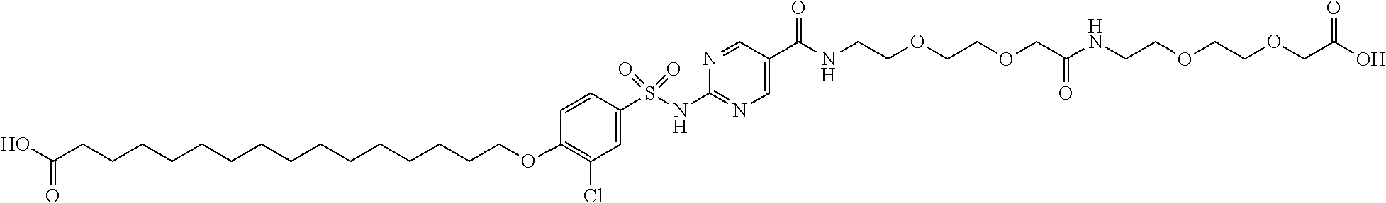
C1=C(S(NC2=NC=C(C(=O)NCCOCCOCC(NCCOCCOCC(O)=O)=O)C=N2)(=O)=O)C=CC(OCCCCCCCCCCCCCCCC(O)=O)=C1Cl
